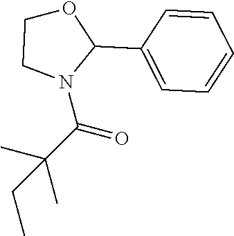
C1CN(C(C(C)(C)CC)=O)C(C2=CC=CC=C2)O1
